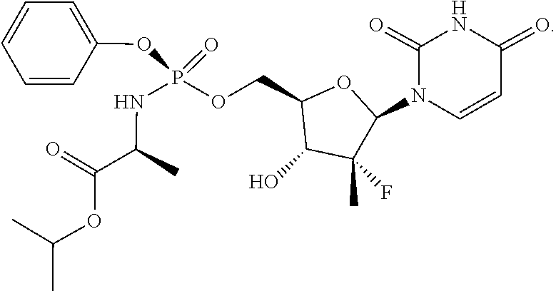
C1=CC(=O)NC(=O)N1C1C(C)(F)C(O)C(COP(=O)(OC2=CC=CC=C2)NC(C(OC(C)C)=O)C)O1
